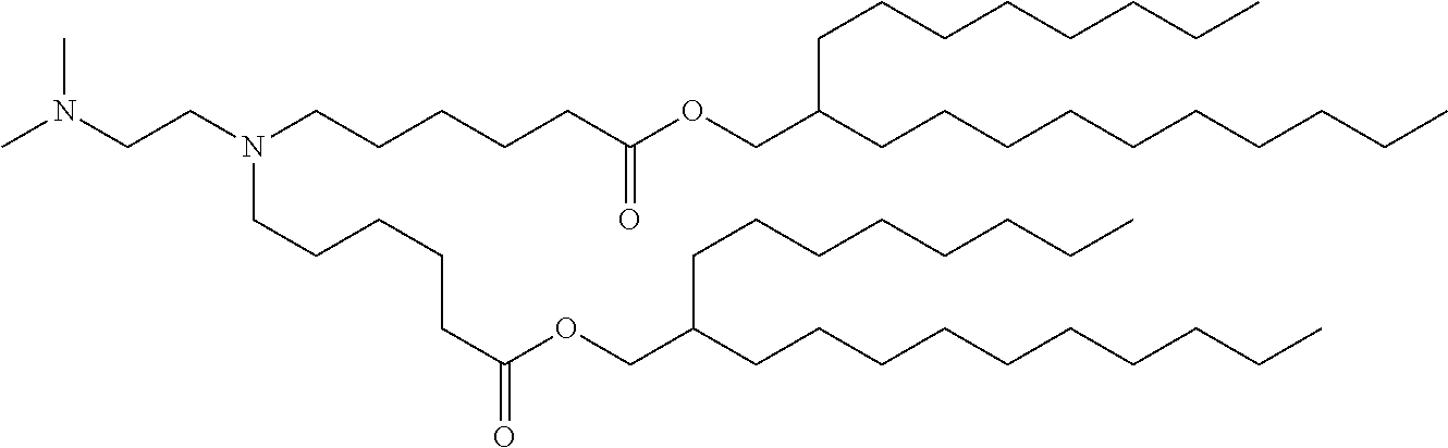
CN(CCN(CCCCCC(OCC(CCCCCCCCCC)CCCCCCCC)=O)CCCCCC(OCC(CCCCCCCCCC)CCCCCCCC)=O)C
